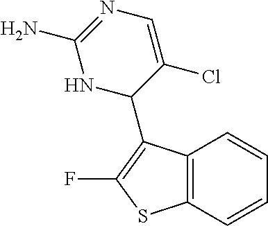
C12=C(C=CC=C1)SC(F)=C2C1C(Cl)=CN=C(N)N1
